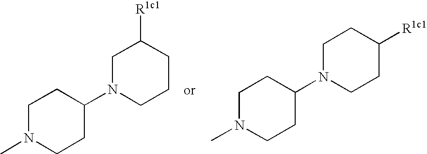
C1N(C)CCC(N2CCCC([R1c1])C2)C1.C1N(C)CCC(N2CCC([R1c1])CC2)C1
